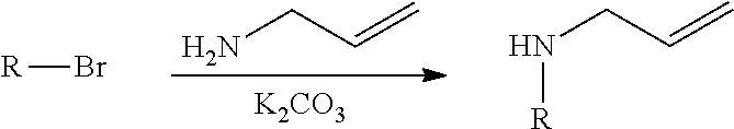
NCC=C.[K2CO3].[R]Br.N(CC=C)[R]
